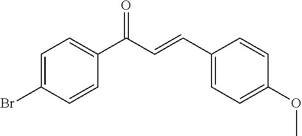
C1=C(Br)C=CC(C(C=CC2=CC=C(OC)C=C2)=O)=C1
